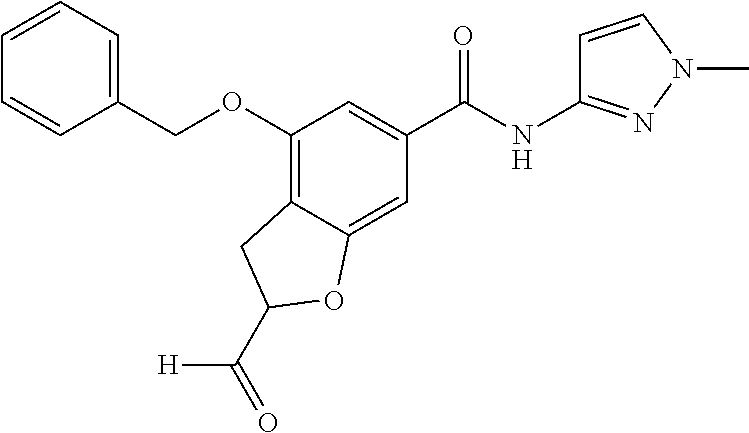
C1(OCC2=CC=CC=C2)=C2C(=CC(C(NC3=NN(C)C=C3)=O)=C1)OC(C(=O)[H])C2
